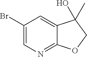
C12=CC(Br)=CN=C1OCC2(O)C
